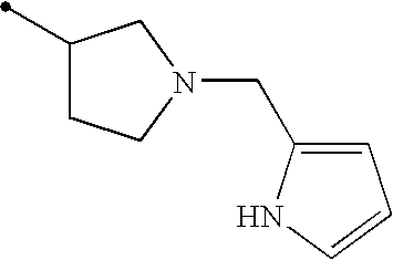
C1(C)CCN(CC2=CC=CN2)C1
